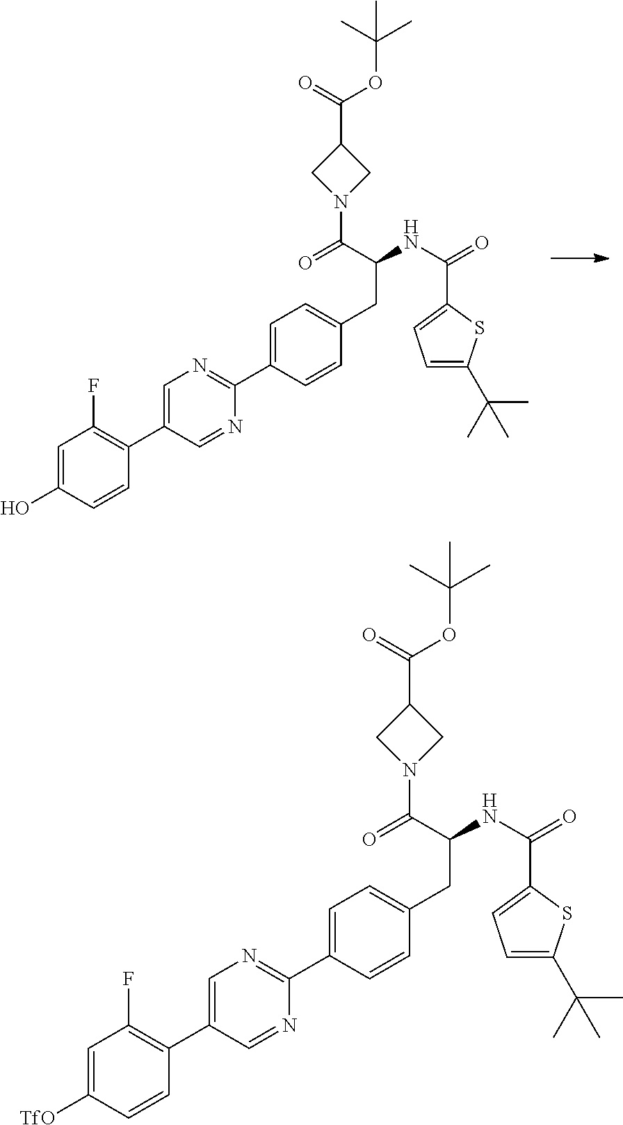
C1=C(C2=C(F)C=C(O)C=C2)C=NC(C2=CC=C(CC(NC(C3=CC=C(C(C)(C)C)S3)=O)C(=O)N3CC(C(OC(C)(C)C)=O)C3)C=C2)=N1.C1=C(C2=C(F)C=C([TfO])C=C2)C=NC(C2=CC=C(CC(NC(C3=CC=C(C(C)(C)C)S3)=O)C(=O)N3CC(C(OC(C)(C)C)=O)C3)C=C2)=N1
